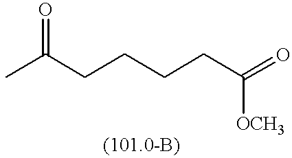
O=C(C)CCCCC(=O)[OCH3]
